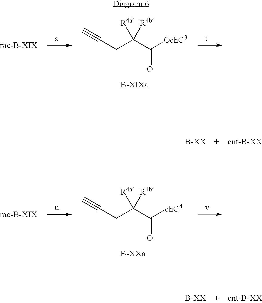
C(CC(C([OchG3])=O)([R4a])[R4b])#C.C(CC(C([chG4])=O)([R4a])[R4b])#C
